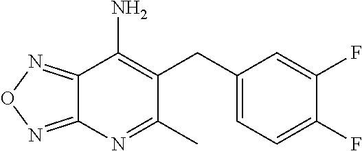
C12=NON=C1N=C(C)C(CC1=CC=C(F)C(F)=C1)=C2N
